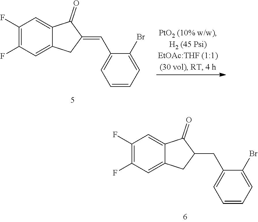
C1(F)=C(F)C=C2C(=C1)C(=O)C(CC1=CC=CC=C1Br)C2.C1(F)=C(F)C=C2C(=C1)C(=O)C(=CC1=CC=CC=C1Br)C2
